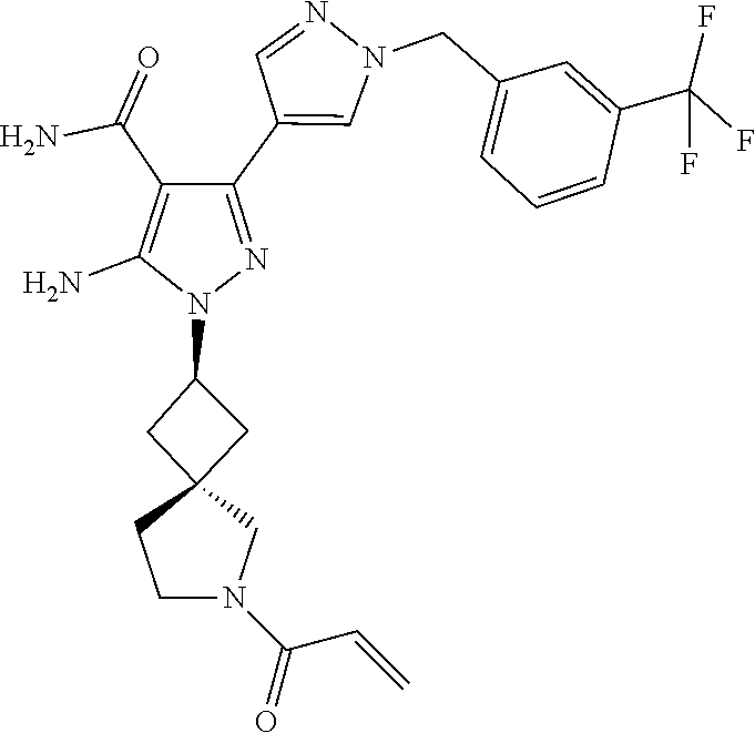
C12(CC(N3N=C(C4=CN(CC5=CC=CC(C(F)(F)F)=C5)N=C4)C(C(N)=O)=C3N)C1)CCN(C(=O)C=C)C2
